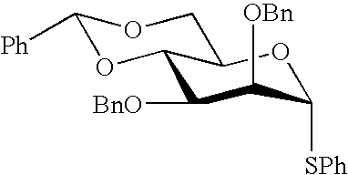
C1([Ph])OC2C(CO1)OC([SPh])C([OBn])C2[BnO]
